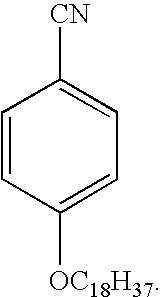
C1=CC([OC18H37])=CC=C1[CN]
